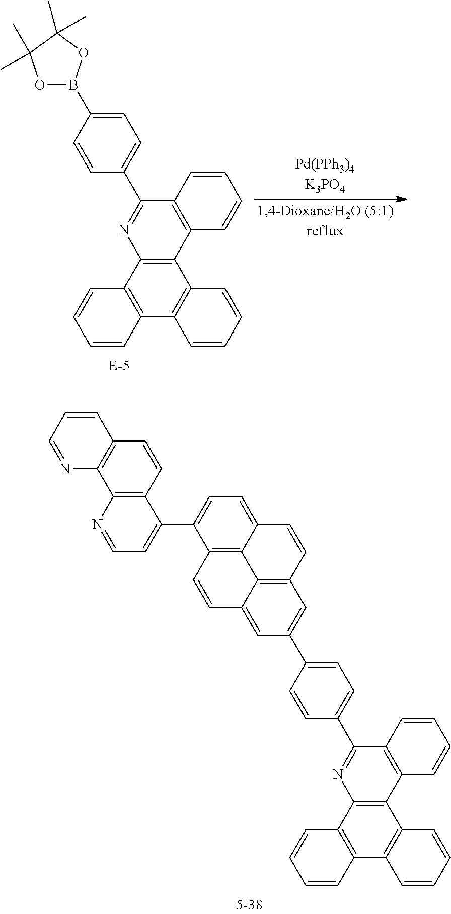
C12=C(C3=C(C4=C1C=CC=C4)C=CC=C3)N=C(C1=CC=C(B3OC(C)(C)C(C)(C)O3)C=C1)C1=C2C=CC=C1.C12=C(C3=C(C4=C1C=CC=C4)C=CC=C3)N=C(C1=CC=C(C3=CC4=C5C(=C3)C=CC3=C5C(=CC=C3C3=CC=NC5=C3C=CC3=C5N=CC=C3)C=C4)C=C1)C1=C2C=CC=C1
